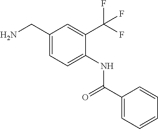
C1(CN)=CC=C(NC(C2=CC=CC=C2)=O)C(C(F)(F)F)=C1
